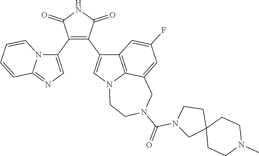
C1(C2=CN=C3N2C=CC=C3)=C(C2=CN3C4=C2C=C(F)C=C4CN(C(=O)N2CC4(CC2)CCN(C)CC4)CC3)C(=O)NC1=O
